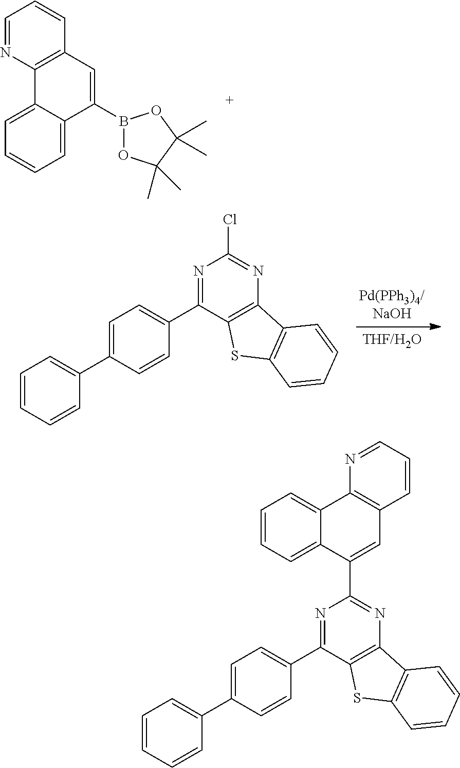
C1=NC2=C(C=C1)C=C(B1OC(C)(C)C(C)(C)O1)C1=CC=CC=C21.N1=C(C2=CC=C(C3=CC=CC=C3)C=C2)C2=C(N=C1Cl)C1=C(S2)C=CC=C1.N1=C(C2=CC=C(C3=CC=CC=C3)C=C2)C2=C(N=C1C1=CC3=C(C4=CC=CC=C14)N=CC=C3)C1=C(S2)C=CC=C1
